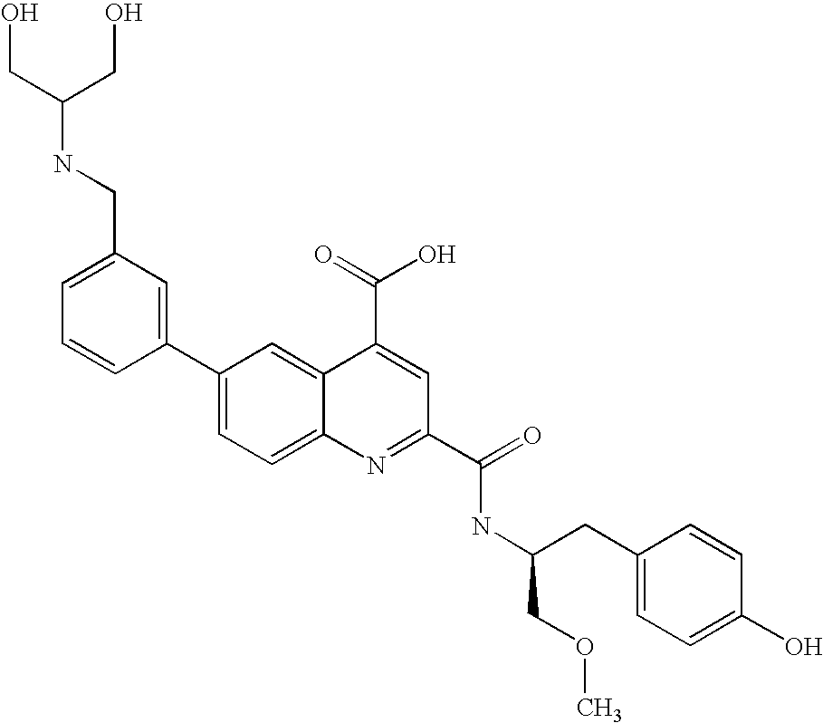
C1(CNC(CO)CO)=CC=CC(C2=CC=C3C(=C2)C(C(=O)O)=CC(C(=O)NC(CC2=CC=C(O)C=C2)COC)=N3)=C1
